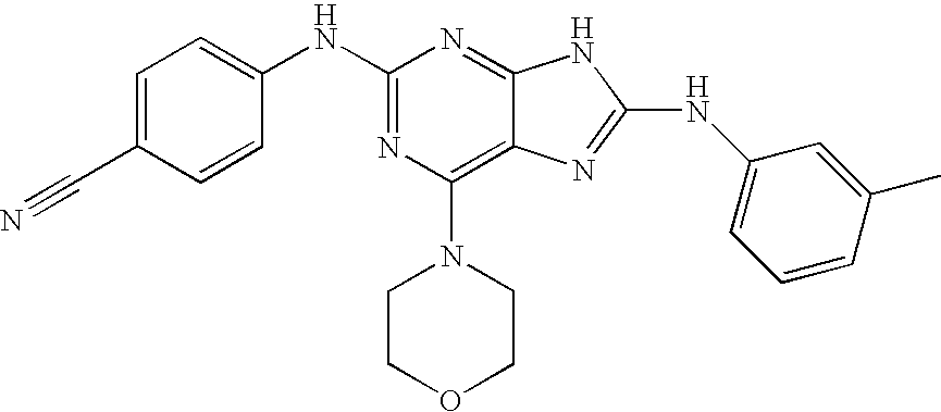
C1=C(C#N)C=CC(NC2=NC(N3CCOCC3)=C3C(=N2)NC(NC2=CC=CC(C)=C2)=N3)=C1
